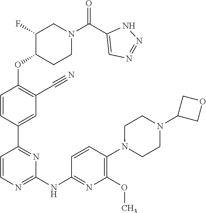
C1=CC(C2=NC(NC3=NC(OC)=C(N4CCN(C5COC5)CC4)C=C3)=NC=C2)=CC(C#N)=C1OC1CCN(C(C2=CN=NN2)=O)CC1F
